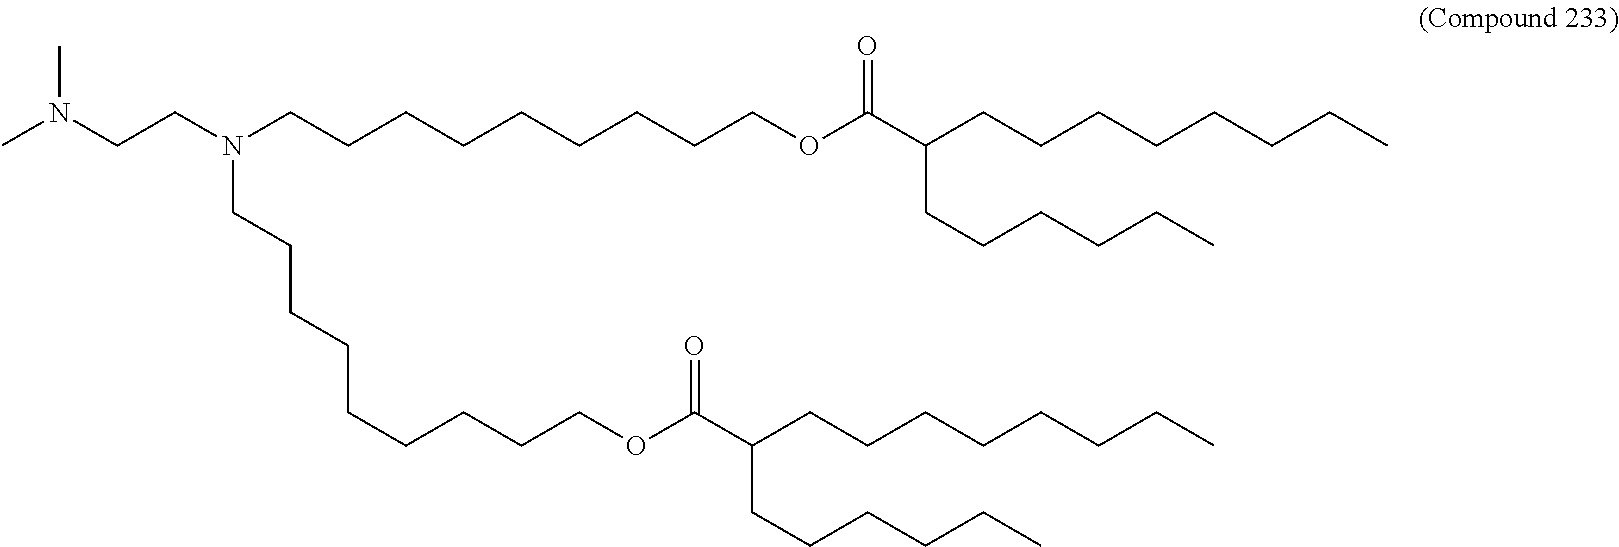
CN(CCN(CCCCCCCCCOC(C(CCCCCC)CCCCCCCC)=O)CCCCCCCCCOC(C(CCCCCC)CCCCCCCC)=O)C
